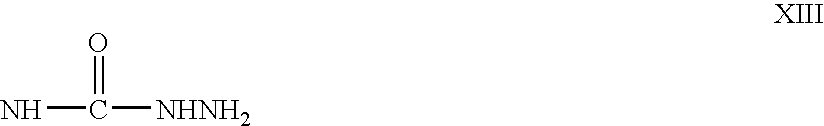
NC([NHNH2])=O
